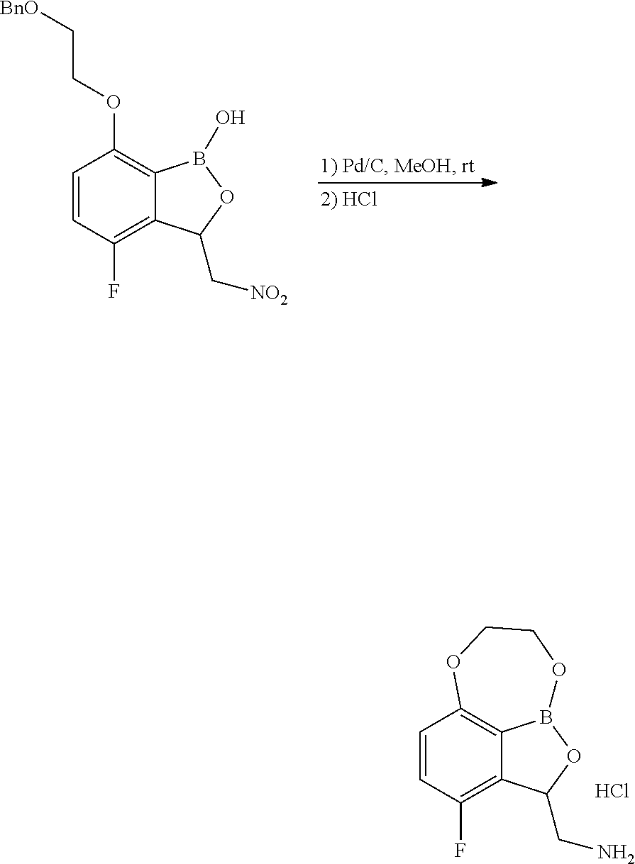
C1=CC(F)=C2C(=C1OCC[BnO])B(O)OC2C[NO2].C1=CC(F)=C2C3=C1OCCOB3OC2CN.Cl
